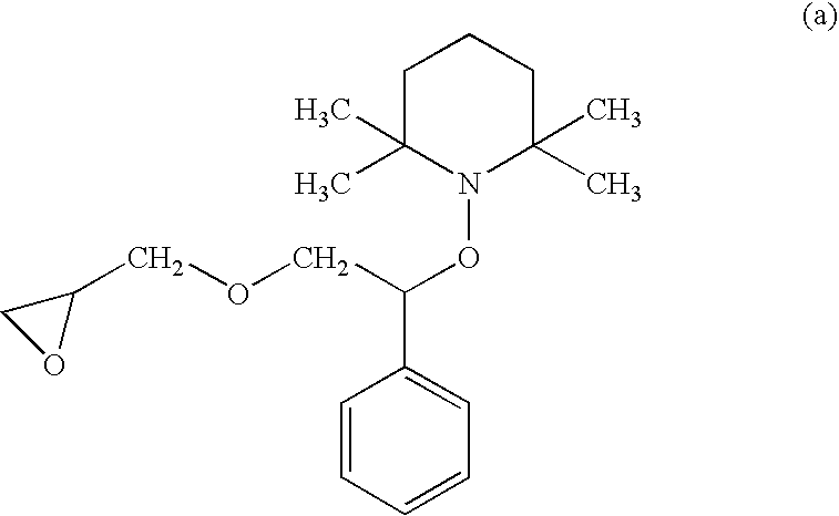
C1=CC=CC=C1C(COCC1CO1)ON1C(C)(C)CCCC1(C)C
